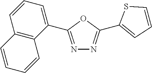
N1=C(C2=CC=CC3=C2C=CC=C3)OC(C2=CC=CS2)=N1
